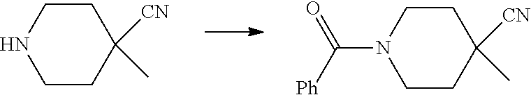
C1CC(C)([CN])CCN1.C1CC([CN])(C)CCN1C([Ph])=O
